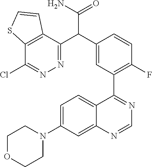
C12=CC(N3CCOCC3)=CC=C1C(C1=C(F)C=CC(C(C3=NN=C(Cl)C4=C3C=CS4)C(N)=O)=C1)=NC=N2
